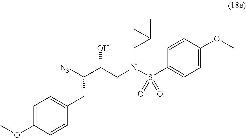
C1=C(OC)C=CC(S(N(CC(C([N3])CC2=CC=C(OC)C=C2)O)CC(C)C)(=O)=O)=C1
